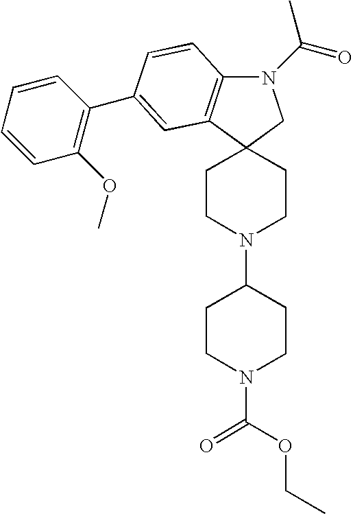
C12(CCN(C3CCN(C(=O)OCC)CC3)CC1)CN(C(=O)C)C1=C2C=C(C2=C(OC)C=CC=C2)C=C1
